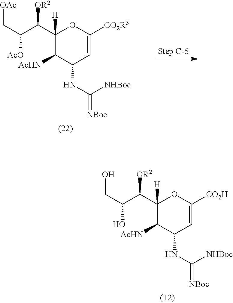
C1(C(C(C[OAc])[AcO])[OR2])([H])C([AcHN])C(NC(=[NBoc])[NHBoc])C=C([CO2R3])O1.C1(C(C(CO)O)[OR2])([H])C([AcHN])C(NC(=[NBoc])[NHBoc])C=C([CO2H])O1
